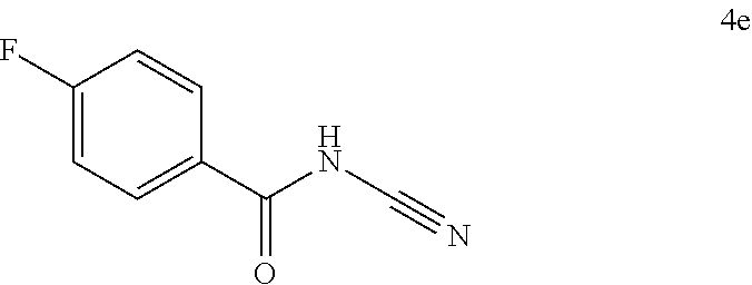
C1(F)=CC=C(C(NC#N)=O)C=C1
